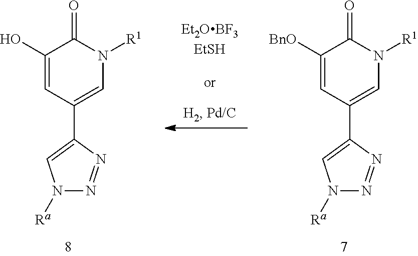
C1([BnO])=CC(C2=CN([Ra])N=N2)=CN([R1])C1=O.C1(O)=CC(C2=CN([Ra])N=N2)=CN([R1])C1=O
